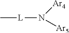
C[L]N([Ar4])[Ar5]
